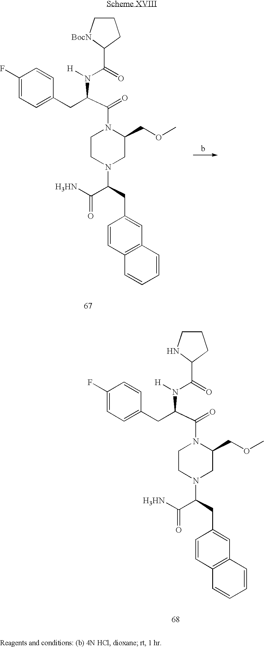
C1(CC(N(C(C2CCCN2)=O)[H])C(=O)N2CCN(C(C(=O)[H3HN])CC3=CC4=C(C=C3)C=CC=C4)CC2COC)=CC=C(F)C=C1.C1(CC(N(C(C2CCC[BocN]2)=O)[H])C(=O)N2CCN(C(C(=O)[H3HN])CC3=CC4=C(C=C3)C=CC=C4)CC2COC)=CC=C(F)C=C1
